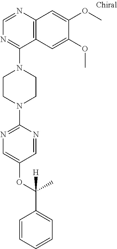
C12=C(N=CN=C1N1CCN(C3=NC=C(OC(C4=CC=CC=C4)([H])C)C=N3)CC1)C=C(OC)C(OC)=C2
